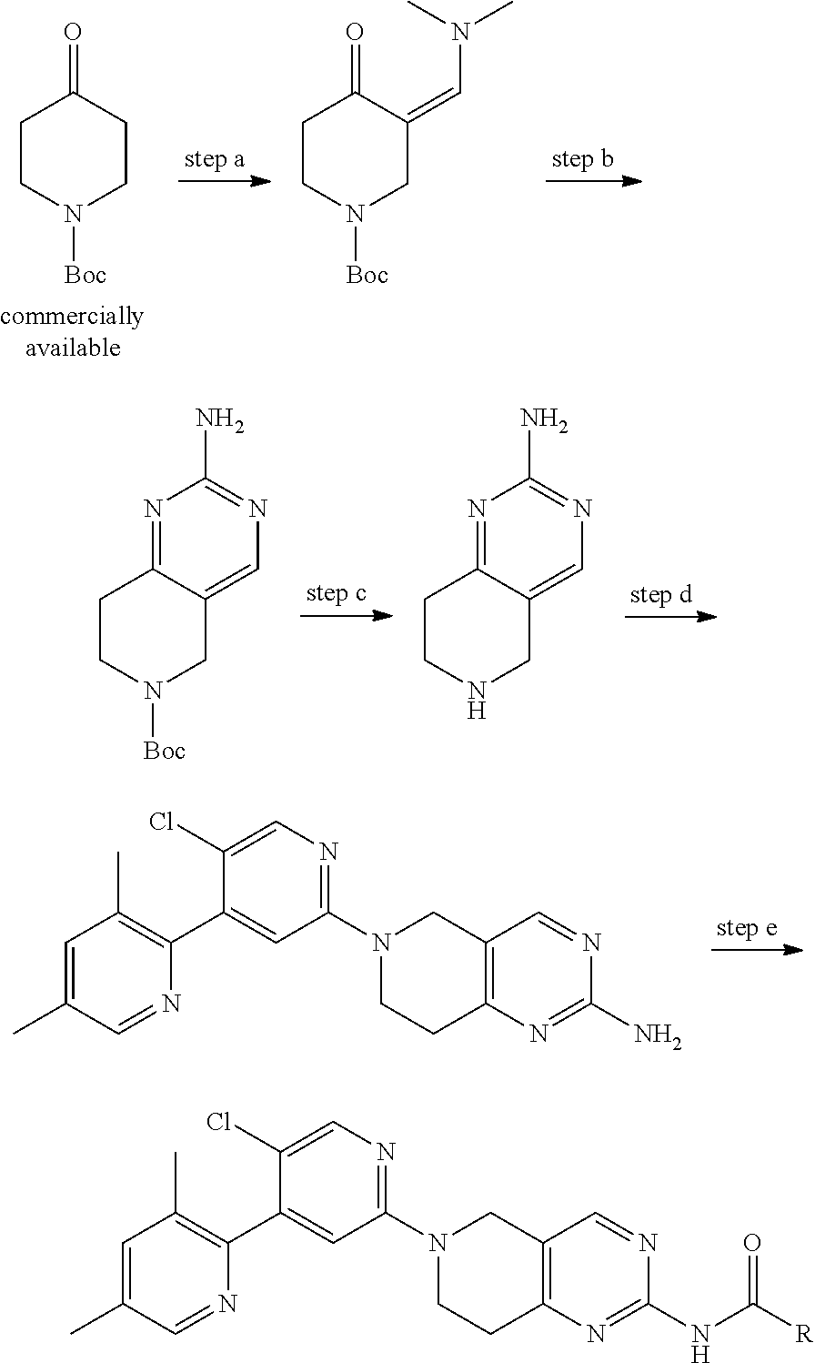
C1CN([Boc])CCC1=O.C1CN([Boc])CC(=CN(C)C)C1=O.C1CN([Boc])CC2=CN=C(N)N=C12.C1CNCC2=CN=C(N)N=C12.C1=C(C)C=NC(C2=CC(N3CCC4=C(C3)C=NC(N)=N4)=NC=C2Cl)=C1C.C1=C(C)C=NC(C2=CC(N3CCC4=C(C3)C=NC(NC([R])=O)=N4)=NC=C2Cl)=C1C
